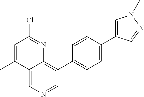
C12=CN=CC(C3=CC=C(C4=CN(C)N=C4)C=C3)=C1N=C(Cl)C=C2C
